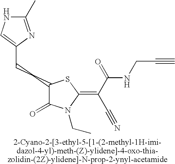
C(CC1C(=O)N(CC)C(=C(C#N)C(NCC#C)=O)S1)C1=CNC(C)=N1
